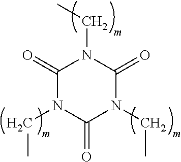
C1(=O)N(CC)C(=O)N(CC)C(=O)N1CC
